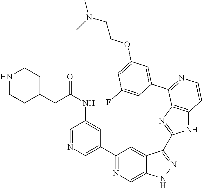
C1(C2=CN=CC(NC(CC3CCNCC3)=O)=C2)=NC=C2C(=C1)C(C1=NC3=C(N1)C=CN=C3C1=CC(OCCN(C)C)=CC(F)=C1)=NN2
